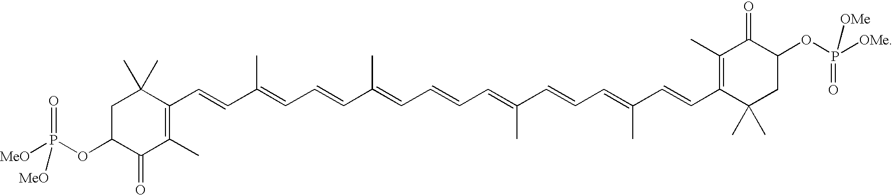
C1C(OP([MeO])(=O)[MeO])C(=O)C(C)=C(C=CC(=CC=CC(=CC=CC=C(C=CC=C(C=CC2=C(C)C(=O)C(OP([OMe])(=O)[OMe])CC2(C)C)C)C)C)C)C1(C)C
